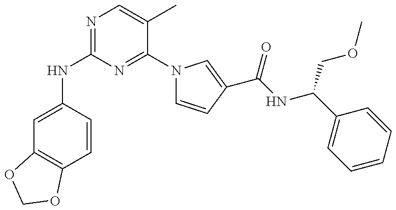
C1=C(NC2=NC=C(C)C(N3C=CC(C(NC(C4=CC=CC=C4)COC)=O)=C3)=N2)C=CC2=C1OCO2
